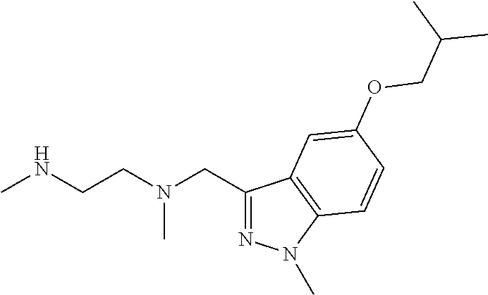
C1(CN(CCNC)C)=NN(C)C2=C1C=C(OCC(C)C)C=C2
